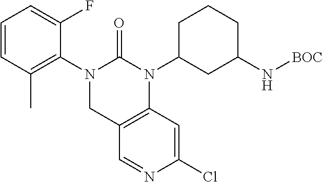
C1(Cl)=CC2=C(C=N1)CN(C1=C(C)C=CC=C1F)C(=O)N2C1CCCC(N[BOC])C1
